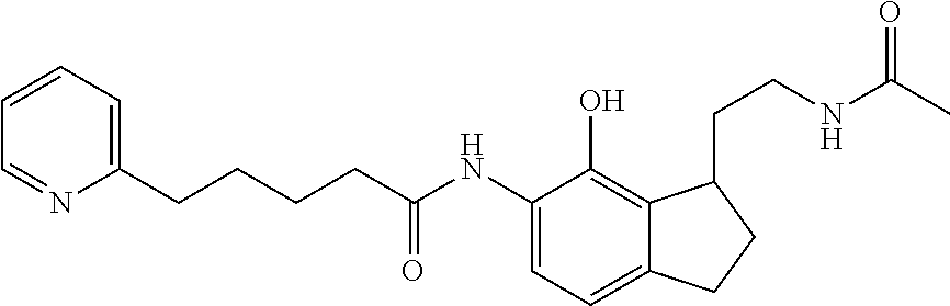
C(NC1=CC=C2C(=C1O)C(CCNC(C)=O)CC2)(=O)CCCCC1=CC=CC=N1
